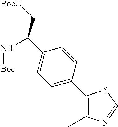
C1=CC(C(C[BocO])N[Boc])=CC=C1C1=C(C)N=CS1
